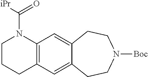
C12=C(C=C3C(=C1)CCN([Boc])CC3)N(C([iPr])=O)CCC2
